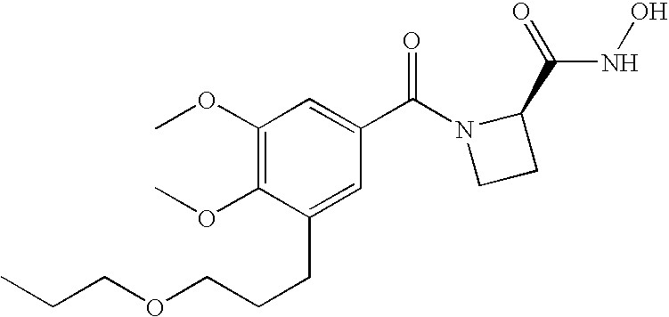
C1(OC)=C(OC)C(CCCOCCC)=CC(C(N2CCC2C(=O)NO)=O)=C1
